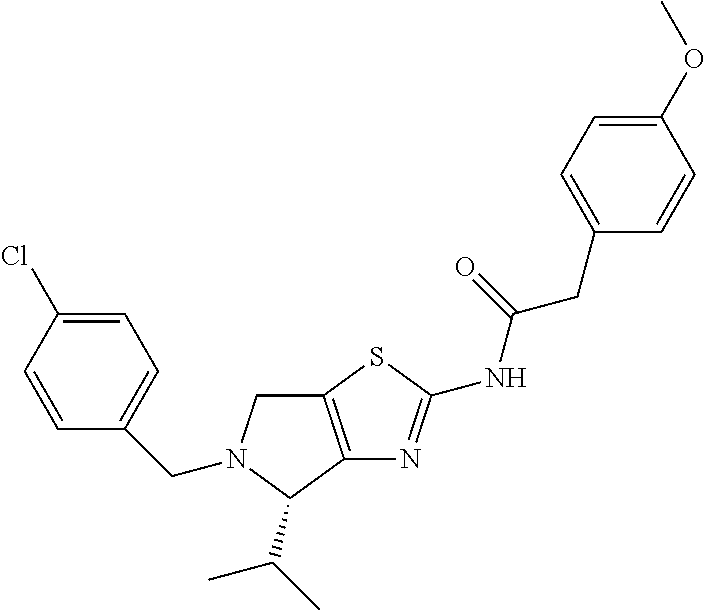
C1=CC(Cl)=CC=C1CN1CC2=C(C1C(C)C)N=C(NC(=O)CC1=CC=C(OC)C=C1)S2
